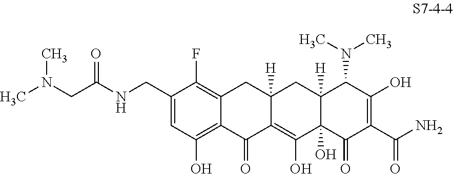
C1(CNC(CN(C)C)=O)=CC(O)=C2C(=C1F)CC1([H])C(=C(O)C3(O)C([H])(C1)C(N(C)C)C(O)=C(C(N)=O)C3=O)C2=O
